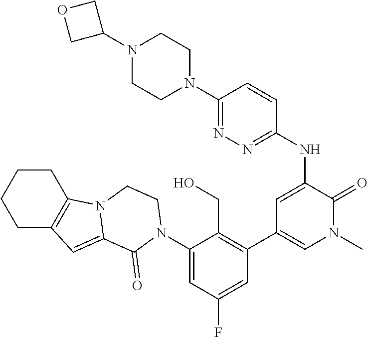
C1(N2C(=O)C3=CC4=C(CCCC4)N3CC2)=CC(F)=CC(C2=CN(C)C(=O)C(NC3=NN=C(N4CCN(C5COC5)CC4)C=C3)=C2)=C1CO
